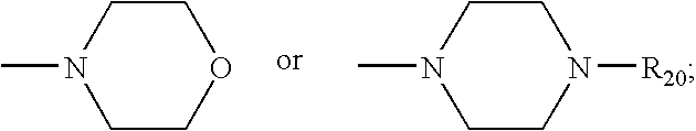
C1CN(C)CCO1.C1CN(C)CCN1[R20]
